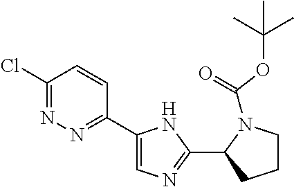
C1(Cl)=NN=C(C2=CN=C(C3N(C(=O)OC(C)(C)C)CCC3)N2)C=C1
